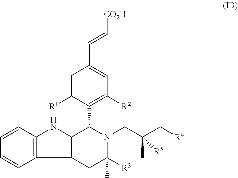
C1=CC2=C(C=C1)NC1=C2CC(C)([R3])N(CC(C[R4])(C)[R5])C1C1=C([R2])C=C(C=C[CO2H])C=C1[R1]
